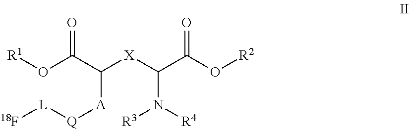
[R1]OC(C([X]C(C(O[R2])=O)N([R4])[R3])[A][Q][L][18F])=O
